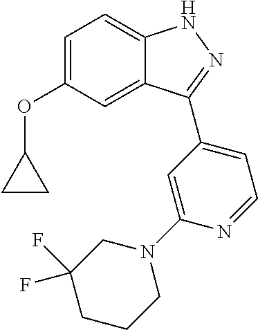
C1=C(OC2CC2)C=C2C(=C1)NN=C2C1=CC=NC(N2CC(F)(F)CCC2)=C1
